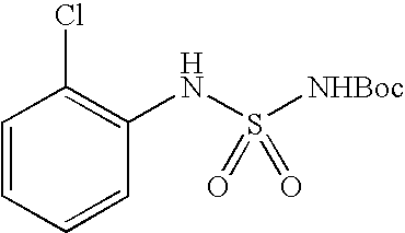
N(S([NHBoc])(=O)=O)C1=C(Cl)C=CC=C1
